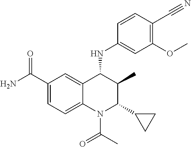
C1(C(N)=O)=CC=C2C(=C1)C(NC1=CC(OC)=C(C#N)C=C1)C(C)C(C1CC1)N2C(C)=O
